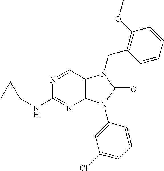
C1C(NC2=NC3=C(C=N2)N(CC2=C(OC)C=CC=C2)C(=O)N3C2=CC(Cl)=CC=C2)C1
